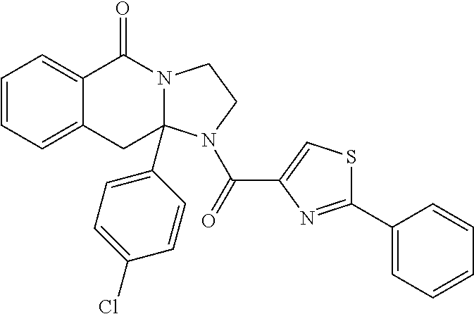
C1=CC=C2C(=C1)C(=O)N1C(C3=CC=C(Cl)C=C3)(C2)N(C(=O)C2=CSC(C3=CC=CC=C3)=N2)CC1
